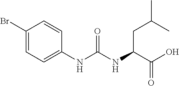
C(C(NC(=O)NC1=CC=C(Br)C=C1)C(O)=O)C(C)C
